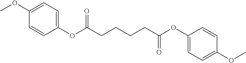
COC1=CC=C(OC(CCCCC(OC2=CC=C(OC)C=C2)=O)=O)C=C1
